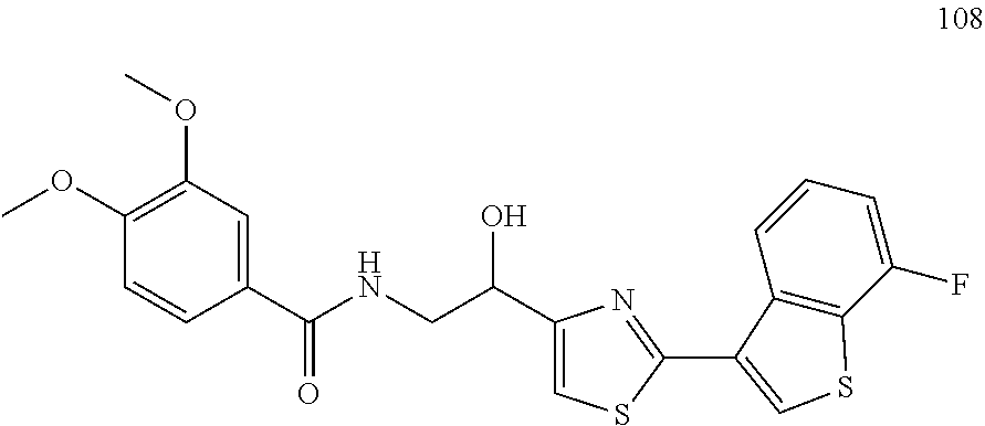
C1(OC)=C(OC)C=C(C(NCC(C2=CSC(C3=CSC4=C3C=CC=C4F)=N2)O)=O)C=C1
